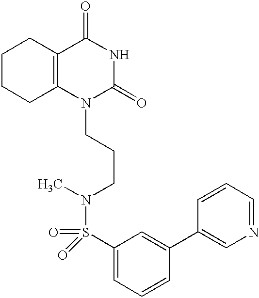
C1CCC2=C(C1)C(=O)NC(=O)N2CCCN(C)S(=O)(=O)C1=CC=CC(C2=CN=CC=C2)=C1
